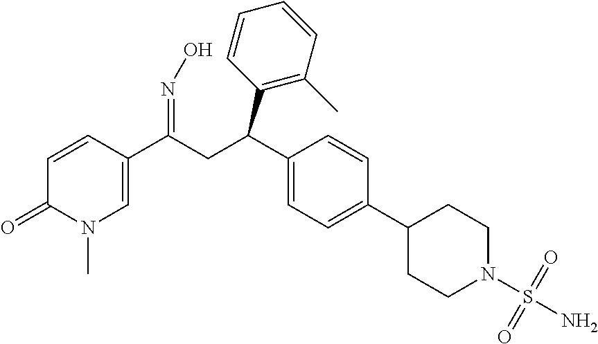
C1(C(CC(C2=C(C)C=CC=C2)C2=CC=C(C3CCN(S(N)(=O)=O)CC3)C=C2)=NO)=CN(C)C(=O)C=C1
